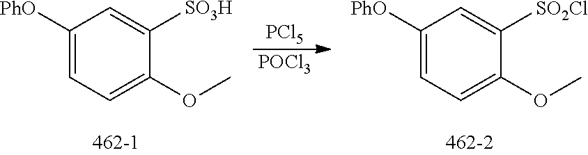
[PCl5].C1([PhO])=CC=C(OC)C([SO2Cl])=C1.C1([PhO])=CC=C(OC)C([SO3H])=C1.[POCl3]
